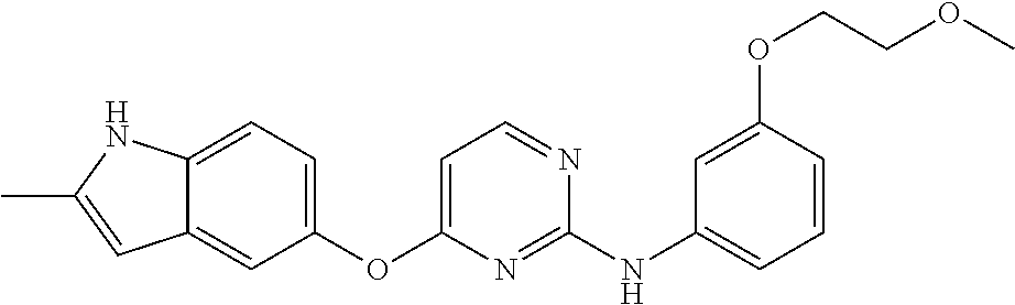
C12=CC=C(OC3=CC=NC(NC4=CC=CC(OCCOC)=C4)=N3)C=C1C=C(C)N2
